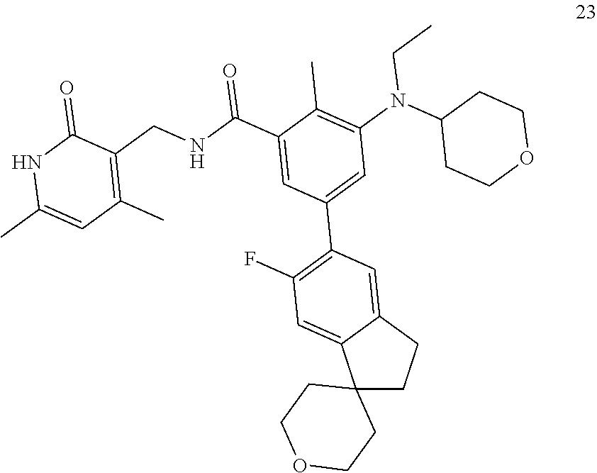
N(CC)(C1=C(C)C(C(NCC2=C(C)C=C(C)NC2=O)=O)=CC(C2=C(F)C=C3C(=C2)CCC32CCOCC2)=C1)C1CCOCC1
